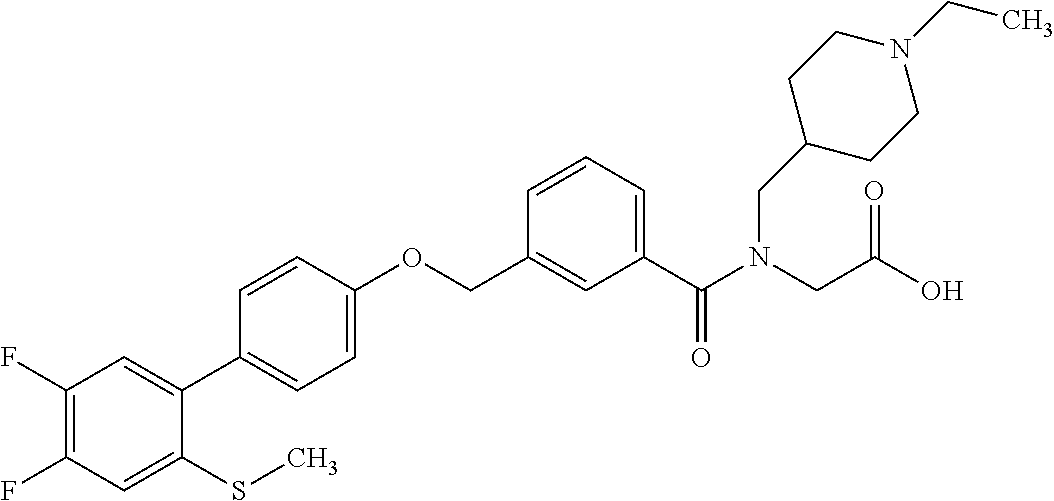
C1(F)=C(F)C=C(SC)C(C2=CC=C(OCC3=CC(C(N(CC(O)=O)CC4CCN(CC)CC4)=O)=CC=C3)C=C2)=C1
